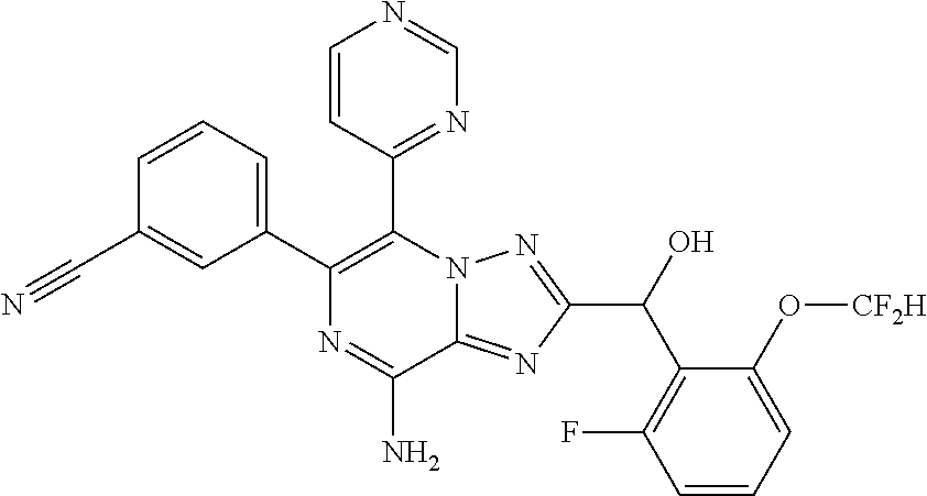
C1=CC=C(C2=C(C3=NC=NC=C3)N3C(=NC(C(C4=C(F)C=CC=C4O[CF2H])O)=N3)C(N)=N2)C=C1C#N
